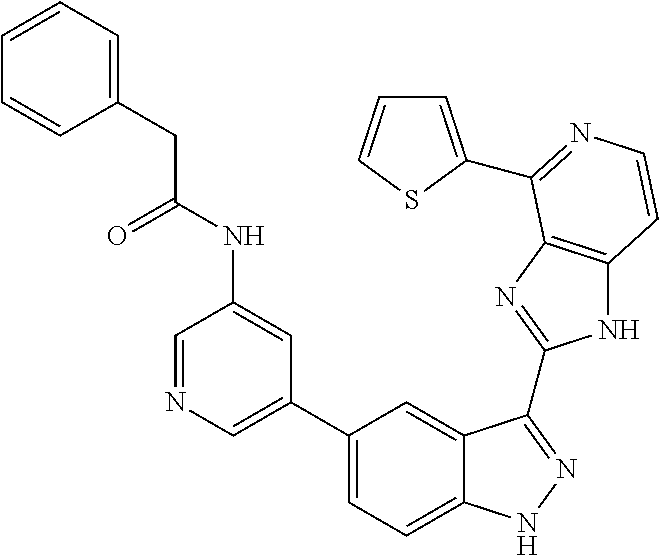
C1(C2=CN=CC(NC(=O)CC3=CC=CC=C3)=C2)=CC=C2C(=C1)C(C1=NC3=C(N1)C=CN=C3C1=CC=CS1)=NN2
